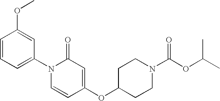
C1=CC=C(N2C=CC(OC3CCN(C(OC(C)C)=O)CC3)=CC2=O)C=C1OC
